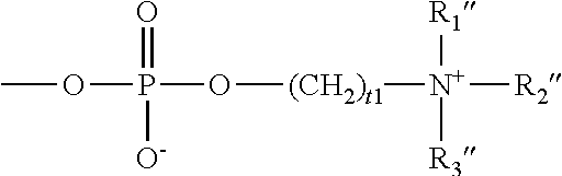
COP(=O)([O-])O[(CH2)t1][N+]([R1])([R3])[R2]
